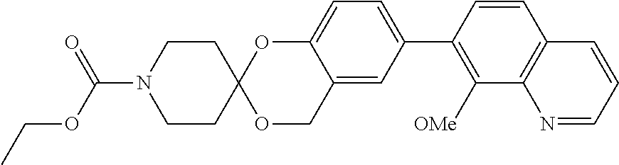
C12=CC(C3=C([OMe])C4=C(C=C3)C=CC=N4)=CC=C1OC1(OC2)CCN(C(OCC)=O)CC1
